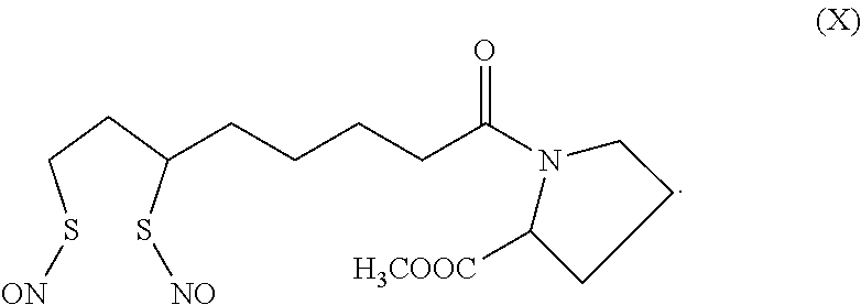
S(CCC(S[NO])CCCCC(N1CCCC1[H3COOC])=O)[ON]
